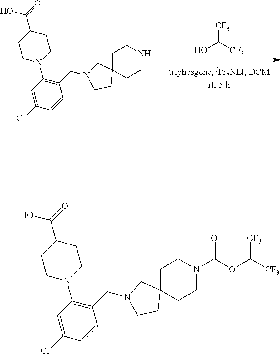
OC([CF3])[CF3].C1(CN2CC3(CCNCC3)CC2)=C(N2CCC(C(=O)O)CC2)C=C(Cl)C=C1.C1(CN2CC3(CCN(C(OC([CF3])[CF3])=O)CC3)CC2)=C(N2CCC(C(=O)O)CC2)C=C(Cl)C=C1
